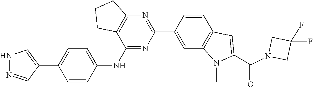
C1(F)(F)CN(C(C2=CC3=C(C=C(C4=NC5=C(C(NC6=CC=C(C7=CNN=C7)C=C6)=N4)CCC5)C=C3)N2C)=O)C1
